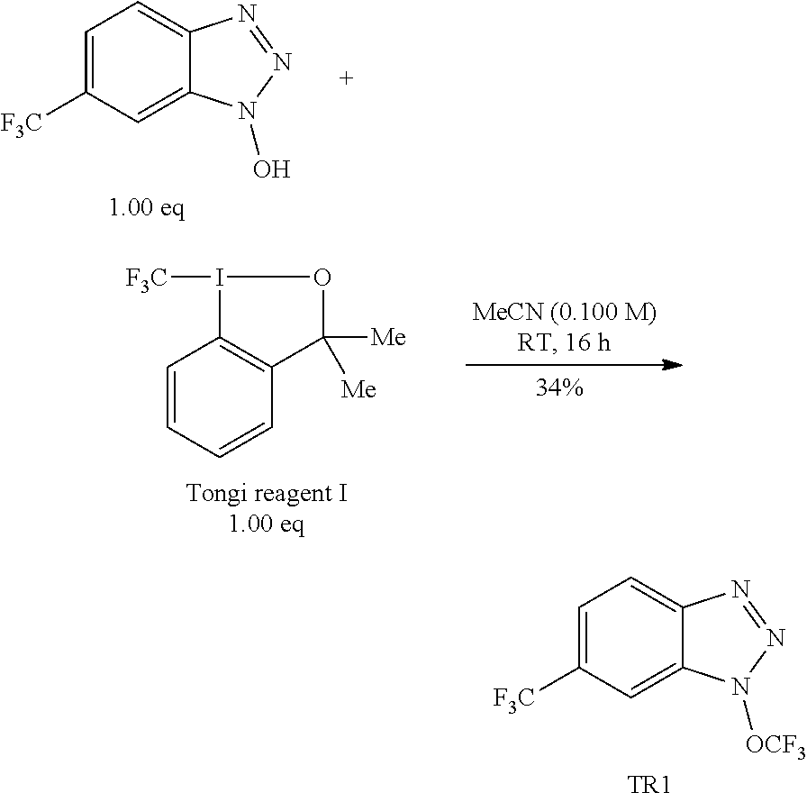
C1=C([F3C])C=C2C(=C1)N=NN2[OCF3].[TR1].C1=C([F3C])C=C2C(=C1)N=NN2O.C1=CC=CC2=C1I([F3C])OC2([Me])[Me]
